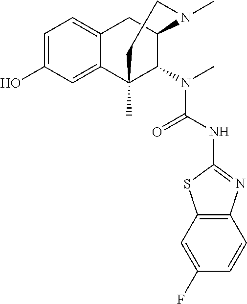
C1=C(O)C=C2C(=C1)CC1C(N(C(NC3=NC4=C(C=C(F)C=C4)S3)=O)C)C2(C)CCN1C
